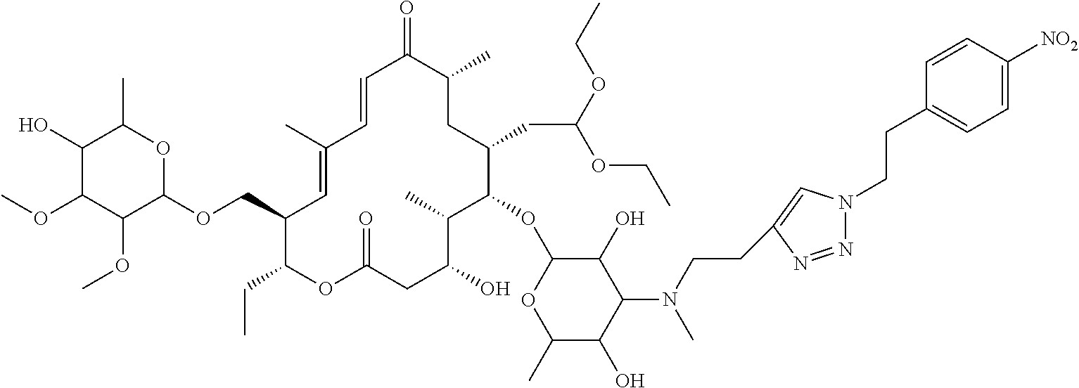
C1(O)C(OC)C(OC)C(OCC2C(CC)OC(=O)CC(O)C(C)C(OC3C(O)C(N(C)CCC4=CN(CCC5=CC=C([NO2])C=C5)N=N4)C(O)C(C)O3)C(CC(OCC)OCC)CC(C)C(=O)C=CC(C)=C2)OC1C
